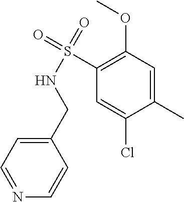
C1=NC=CC(CNS(C2=C(OC)C=C(C)C(Cl)=C2)(=O)=O)=C1
